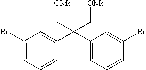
C(C1=CC(Br)=CC=C1)(C1=CC=CC(Br)=C1)(C[OMs])C[OMs]
